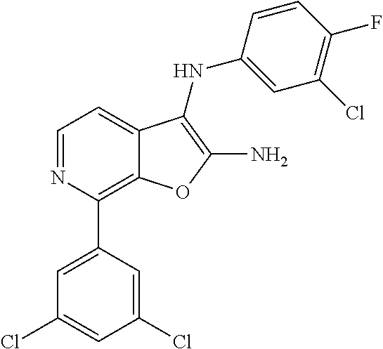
N1=CC=C2C(=C1C1=CC(Cl)=CC(Cl)=C1)OC(N)=C2NC1=CC(Cl)=C(F)C=C1
